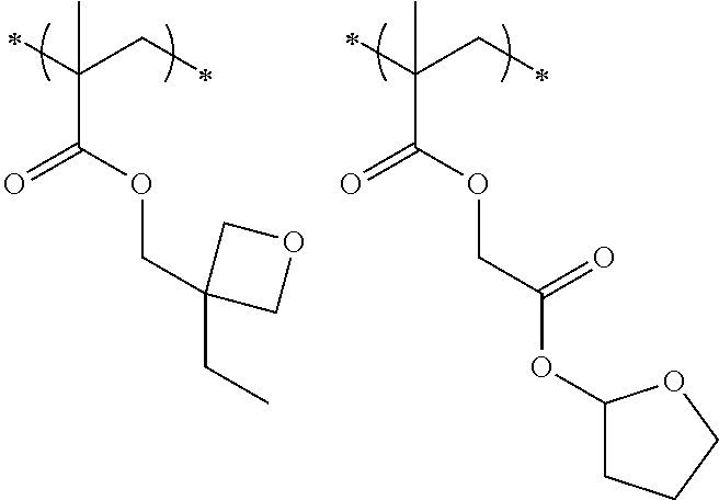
C(C(=O)OCC1(CC)COC1)(CC)(C)C.C(C(OCC(OC1CCCO1)=O)=O)(CC)(C)C
